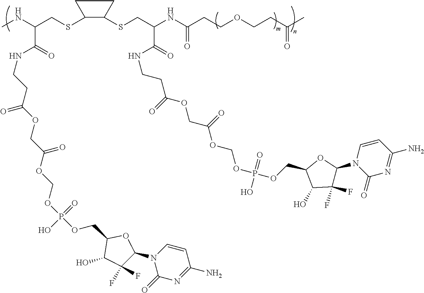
CNC(CSC1C(SCC(NC(CCOCCC(C)=O)=O)C(=O)NCCC(=O)OCC(=O)OCOP(OCC2C(O)C(F)(F)C(N3C(=O)N=C(N)C=C3)O2)(=O)O)CC1)C(NCCC(=O)OCC(=O)OCOP(OCC1C(O)C(F)(F)C(N2C(=O)N=C(N)C=C2)O1)(=O)O)=O
